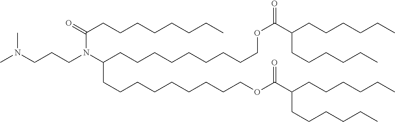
N(CCCN(C(CCCCCCCC)=O)C(CCCCCCCCCOC(C(CCCCCC)CCCCCC)=O)CCCCCCCCCOC(C(CCCCCC)CCCCCC)=O)(C)C
